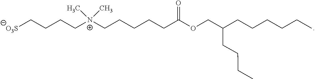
C[N+](C)(CCCC[O3S])CCCCCC(=O)OCC(CCCC)CCCCCC
